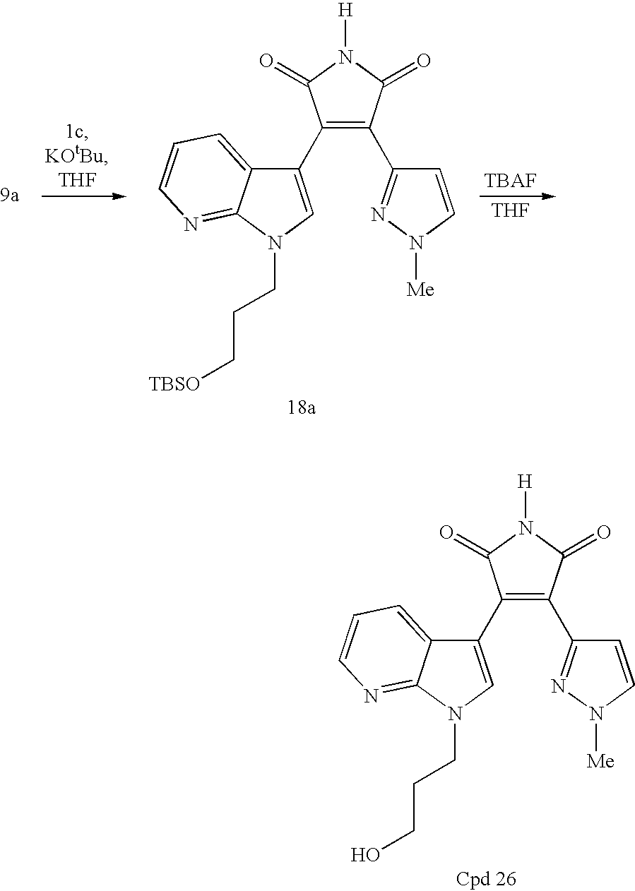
C1(C2=CN(CCC[TBSO])C3=NC=CC=C23)=C(C2=NN([Me])C=C2)C(=O)N([H])C1=O.[THF].C1(C2=CN(CCCO)C3=NC=CC=C23)=C(C2=NN([Me])C=C2)C(=O)N([H])C1=O
